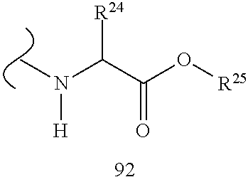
C(C(O[R25])=O)([R24])N([H])C
